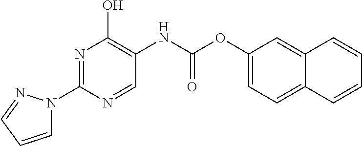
N1=C(N2C=CC=N2)N=CC(NC(=O)OC2=CC=C3C(=C2)C=CC=C3)=C1O
